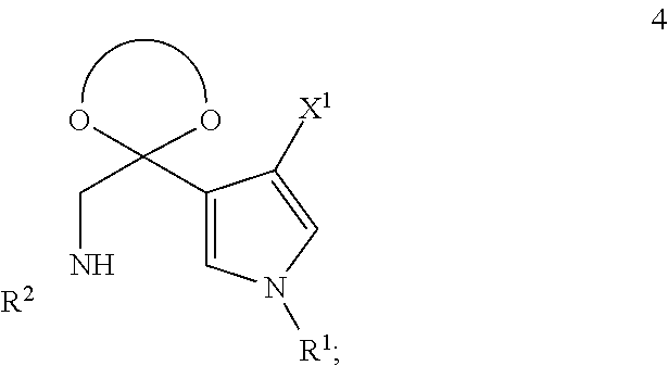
OC(O)(C1=CN([R1])C=C1[X1])CN.[R2]
